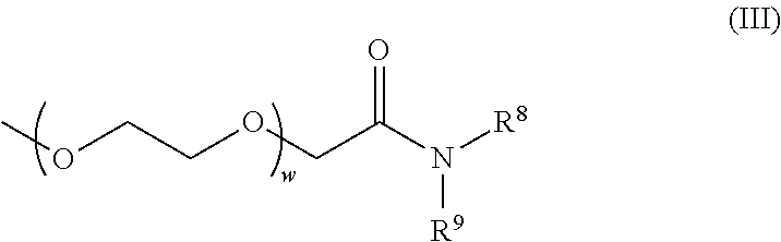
COCCOCC(N([R8])[R9])=O
